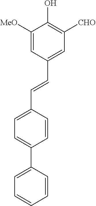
C1=C([MeO])C(O)=C([CHO])C=C1C=CC1=CC=C(C2=CC=CC=C2)C=C1
